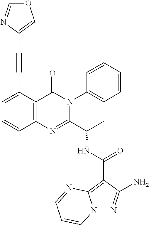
N(C(C1=NC2=C(C(=O)N1C1=CC=CC=C1)C(C#CC1=COC=N1)=CC=C2)C)C(C1=C2N(N=C1N)C=CC=N2)=O
